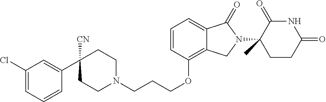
N1(CCCOC2=C3C(=CC=C2)C(=O)N(C2(C)C(=O)NC(=O)CC2)C3)CCC([CN])(C2=CC(Cl)=CC=C2)CC1
